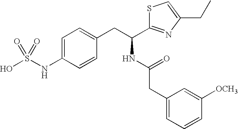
OS(NC1=CC=C(CC(NC(CC2=CC=CC([OCH3])=C2)=O)C2=NC(CC)=CS2)C=C1)(=O)=O
